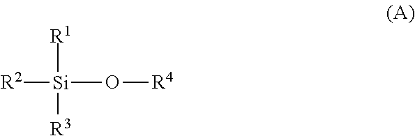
[R1][Si]([R2])([R3])O[R4]
